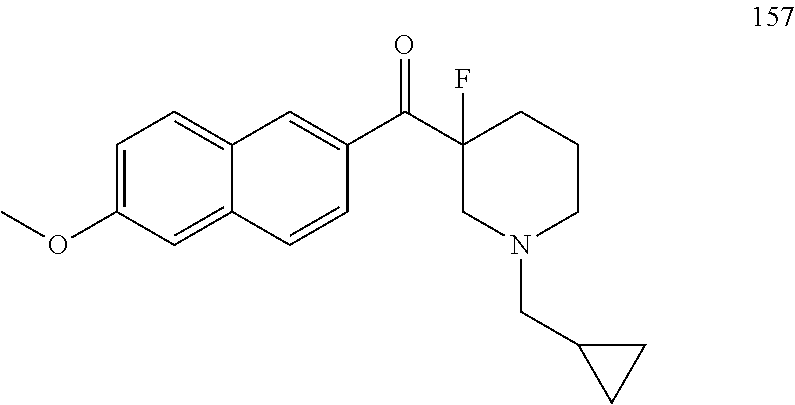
C1=C(OC)C=C2C(=C1)C=C(C(C1(F)CN(CC3CC3)CCC1)=O)C=C2
